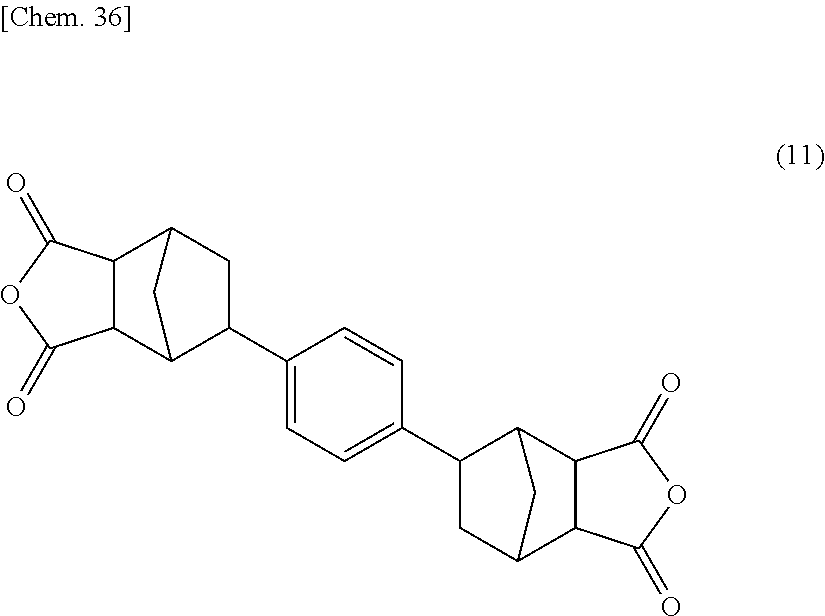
C12C(C3C(C4=CC=C(C5CC6C7C(C5C6)C(=O)OC7=O)C=C4)CC1C3)C(=O)OC2=O
